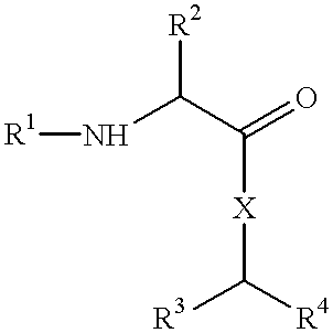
N(C(C(=O)[X]C([R3])[R4])[R2])[R1]
